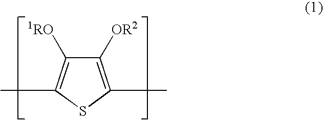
C1([OR2])=C(C)SC(C)=C1[1RO]
